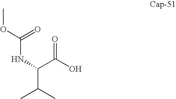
COC(=O)NC(C(O)=O)C(C)C
